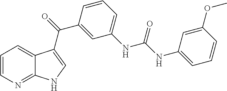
C1=CN=C2C(=C1)C(C(C1=CC(NC(=O)NC3=CC=CC(OC)=C3)=CC=C1)=O)=CN2
